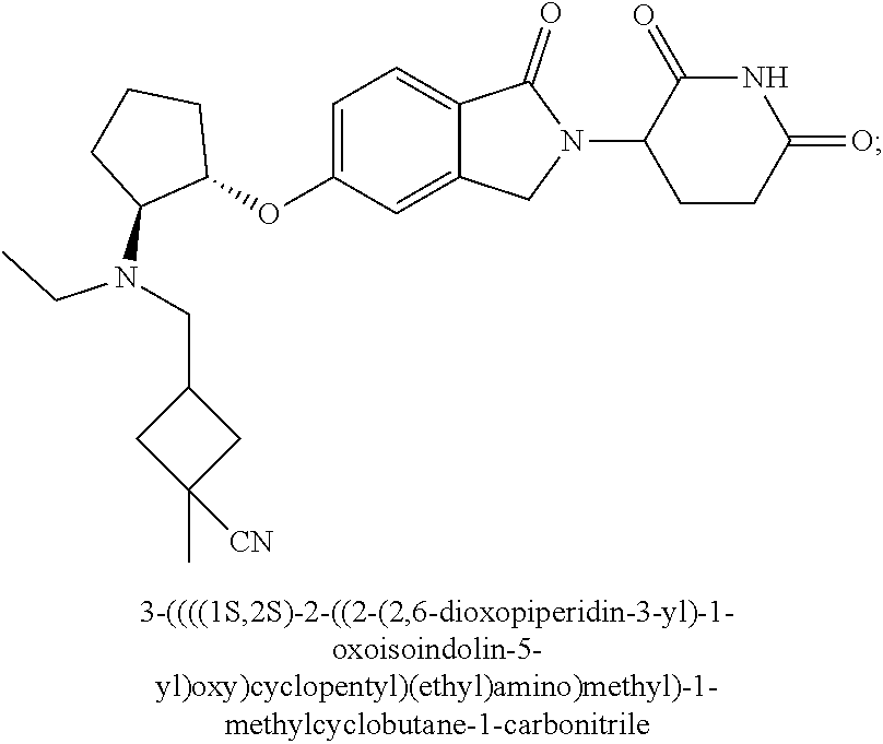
C1=C(OC2CCCC2N(CC)CC2CC(C)([CN])C2)C=C2C(=C1)C(=O)N(C1CCC(=O)NC1=O)C2
